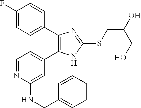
C1=C(C2=C(C3=CC=C(F)C=C3)N=C(SCC(O)CO)N2)C=C(NCC2=CC=CC=C2)N=C1
